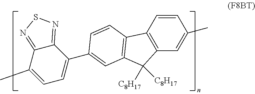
C12=NSN=C1C(C)=CC=C2C1=CC2=C(C3=C(C=C(C)C=C3)C2([C8H17])[C8H17])C=C1
